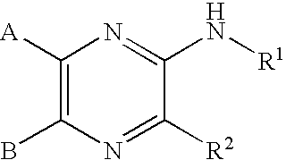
C1([A])=C(B)N=C([R2])C(N[R1])=N1
